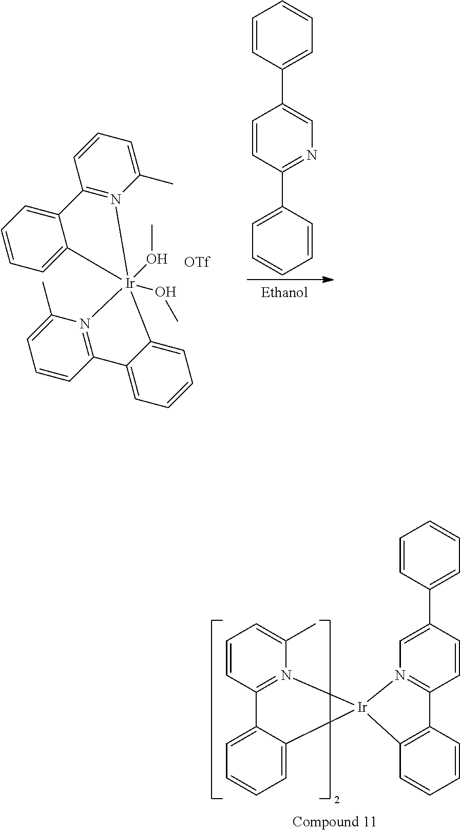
C1=CC(C2=CN=C(C3=CC=CC=C3)C=C2)=CC=C1.C1(C)=CC=CC2=N1[Ir]1(OC)(OC)(C3=CC=CC=C23)C2=CC=CC=C2C2=N1C(C)=CC=C2.C1=CC2=N(C(C)=C1)[Ir]1(C3=CC=CC=C23)N2=C(C=CC(C3=CC=CC=C3)=C2)C2=C1C=CC=C2
